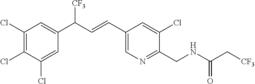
C1(Cl)=C(Cl)C(Cl)=CC(C(C=CC2=CN=C(CNC(=O)C[CF3])C(Cl)=C2)[CF3])=C1
